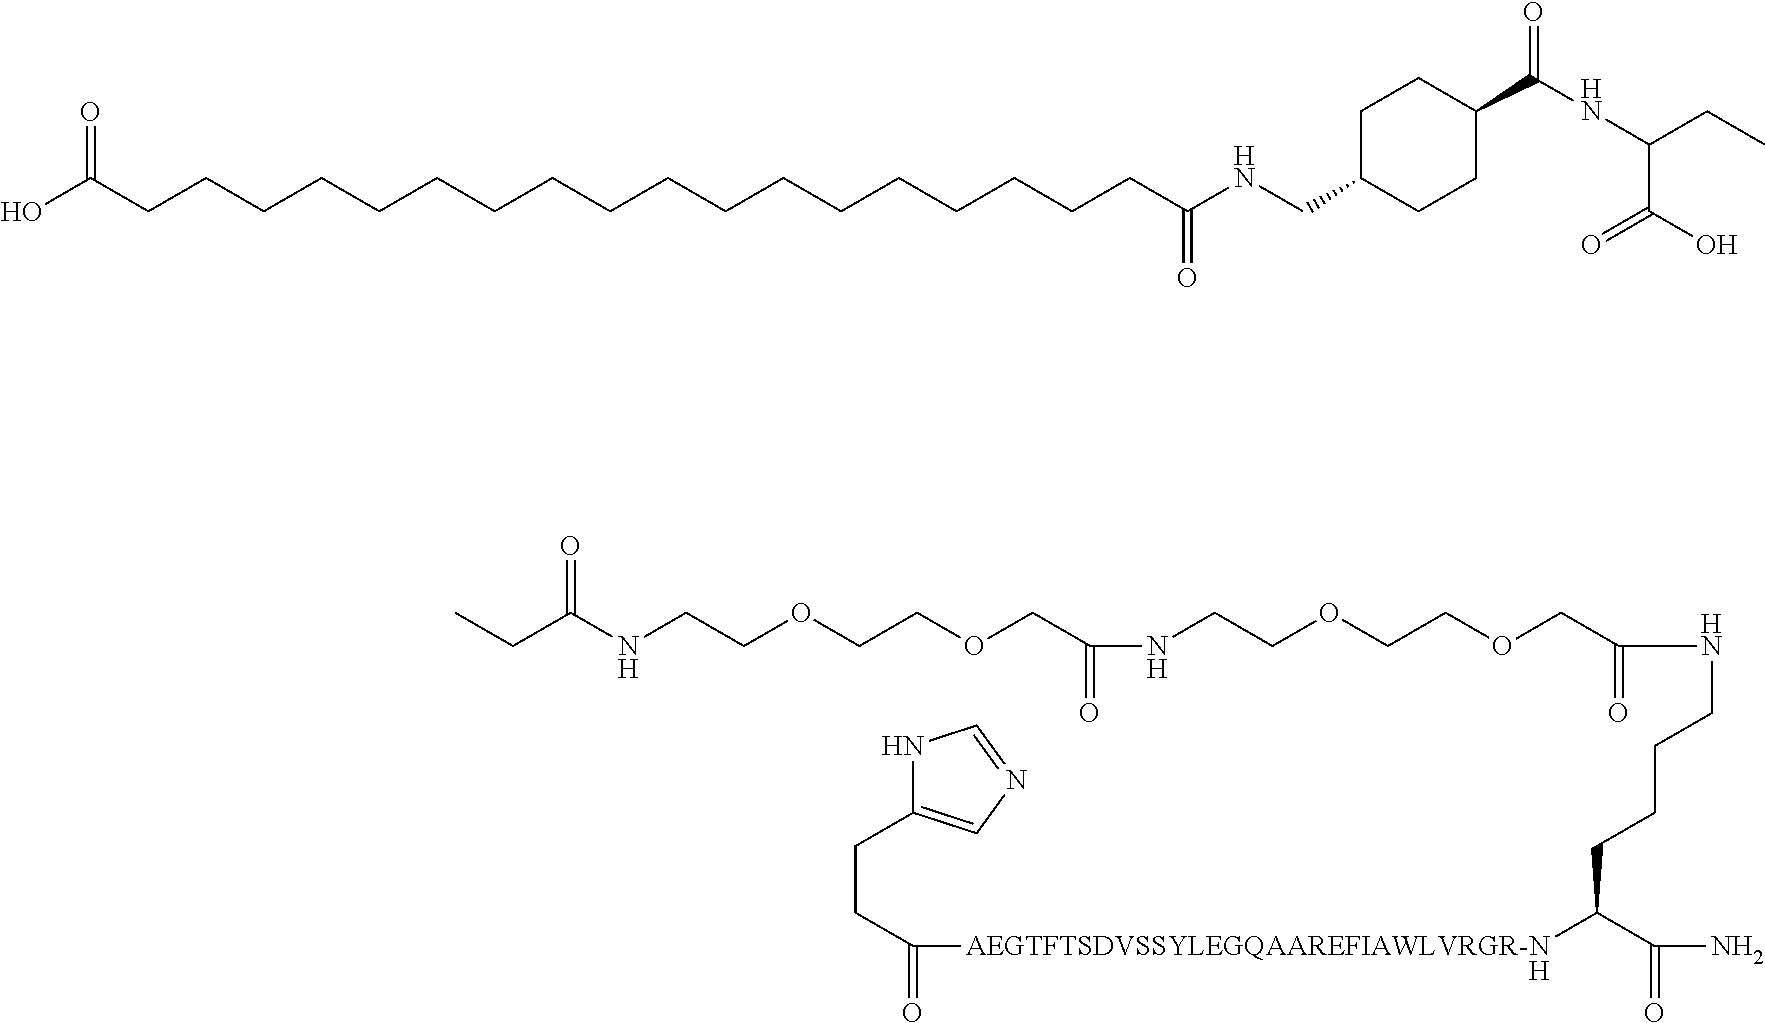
N(CCOCCOCC(NCCOCCOCC(NCCCCC([AEGTFTSDVSSYLEGQAAREFIAWLVRGR-N]C(CCC1=CN=CN1)=O)C(N)=O)=O)=O)C(CC)=O.[H].C(=O)(CCCCCCCCCCCCCCCCCCC(O)=O)NCC1CCC(C(=O)NC(C(=O)O)CC)CC1
